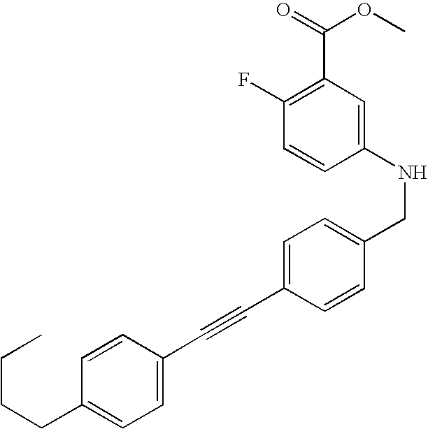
C1=CC(C#CC2=CC=C(CNC3=CC(C(=O)OC)=C(F)C=C3)C=C2)=CC=C1CCCC
